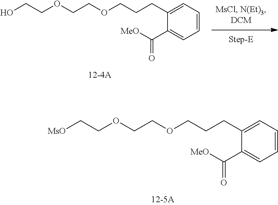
C1=CC=C(CCCOCCOCC[MsO])C(C([MeO])=O)=C1.C1=CC=C(CCCOCCOCCO)C(C([MeO])=O)=C1
